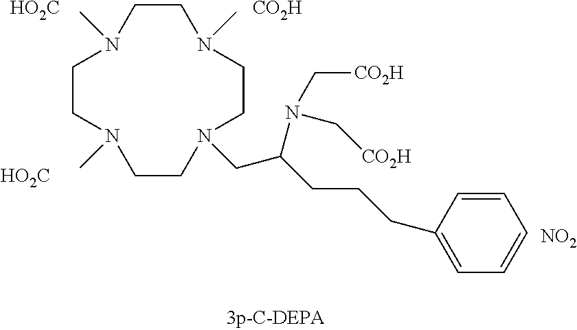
C1N(C)CCN(C)CCN(CC(CCCC2=CC=CC=C2)N(C[CO2H])C[CO2H])CCN(C)C1.[HO2C].[NO2].[HO2C].[CO2H]
